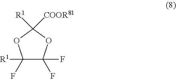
C1(F)([R1])C(F)(F)OC([R1])([COOR81])O1
